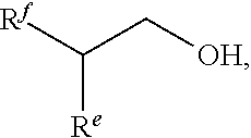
C(C[OH])([Rf])[Re]
